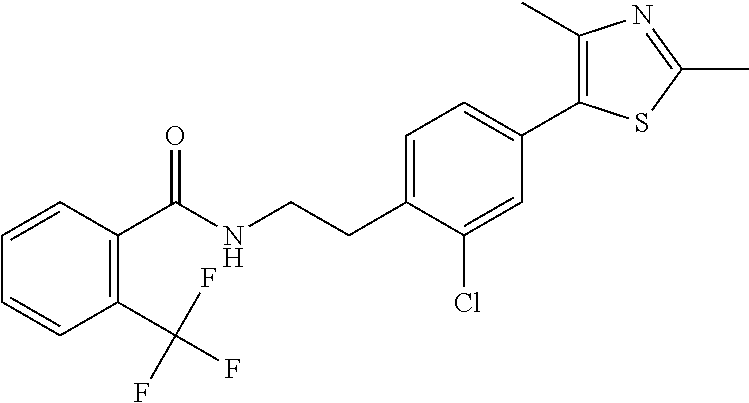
C(CNC(=O)C1=C(C(F)(F)F)C=CC=C1)C1=CC=C(C2=C(C)N=C(C)S2)C=C1Cl
